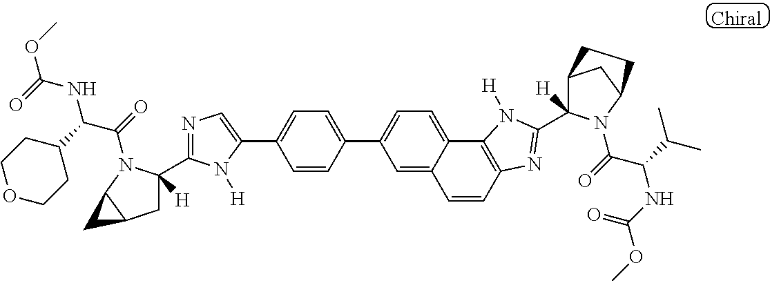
C1(C2=CC=C(C3=CC=C4C5=C(N=C(C6([H])C7CC(N6C(=O)C(C(C)C)NC(=O)OC)CC7)N5[H])C=CC4=C3)C=C2)=CN=C(C2([H])CC3C(N2C(=O)C(C2CCOCC2)NC(=O)OC)C3)N1[H]
